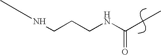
C(NCCCNC(CC)=O)C
